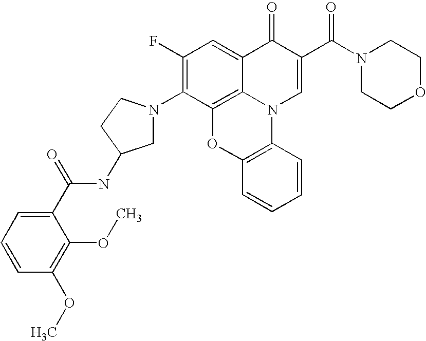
C1(F)=C(N2CC(NC(C3=CC=CC(OC)=C3OC)=O)CC2)C2=C3C(=C1)C(=O)C(C(N1CCOCC1)=O)=CN3C1=C(O2)C=CC=C1
